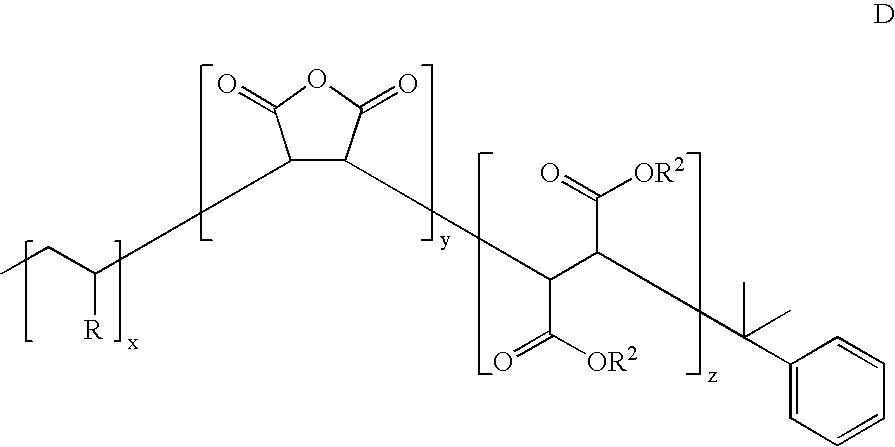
C1(=O)OC(=O)C(C(CC)[R])C1C(C(C(=O)[OR2])C(C)(C1=CC=CC=C1)C)C([OR2])=O
